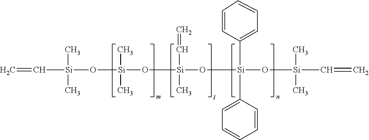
C=C[Si](O[Si](O[Si](O[Si](O[Si](C=C)(C)C)(C1=CC=CC=C1)C1=CC=CC=C1)(C=C)C)(C)C)(C)C
